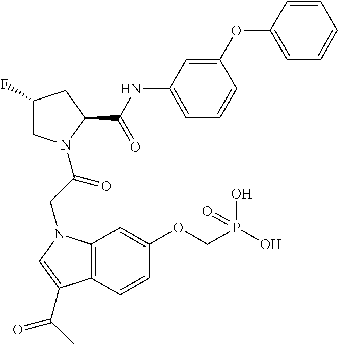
C1(NC(C2N(C(CN3C4=C(C=CC(OCP(O)(O)=O)=C4)C(C(C)=O)=C3)=O)CC(F)C2)=O)=CC=CC(OC2=CC=CC=C2)=C1
